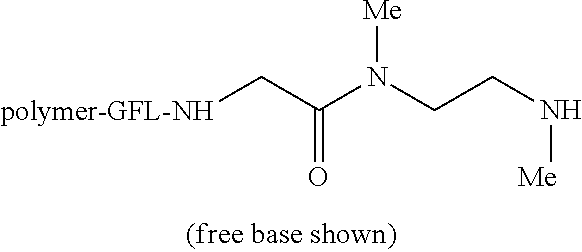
[polymer-GFL-NH]CC(N(CCN[Me])[Me])=O
